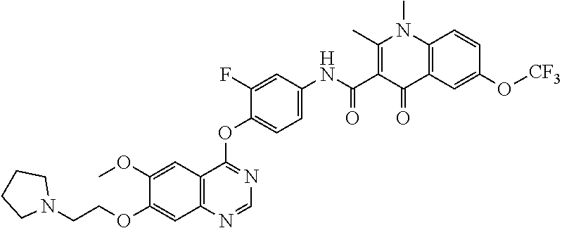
C1=NC2=C(C=C(OC)C(OCCN3CCCC3)=C2)C(OC2=CC=C(NC(C3=C(C)N(C)C4=C(C3=O)C=C(O[CF3])C=C4)=O)C=C2F)=N1
